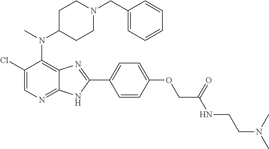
C1(Cl)=CN=C2C(=C1N(C1CCN(CC3=CC=CC=C3)CC1)C)N=C(C1=CC=C(OCC(NCCN(C)C)=O)C=C1)N2
